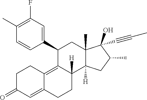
C1(C)=C(F)C=C(C2C3=C4C(=CC(=O)CC4)CCC3([H])C3([H])C(C)(C2)C(O)(C#CC)C(C)C3)C=C1
